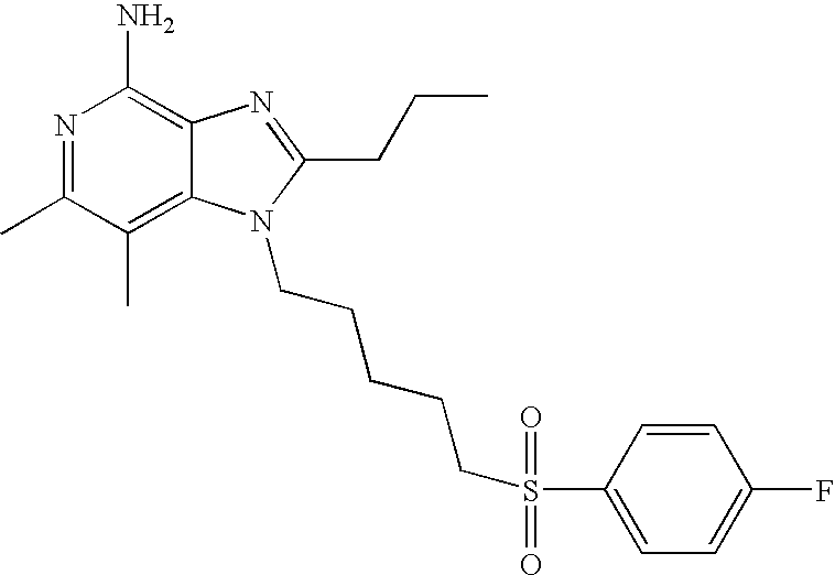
C12=C(C)C(C)=NC(N)=C1N=C(CCC)N2CCCCCS(C1=CC=C(F)C=C1)(=O)=O
